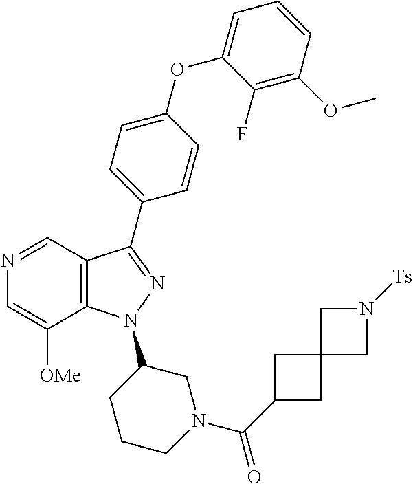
N1=CC2=C(C([OMe])=C1)N(C1CCCN(C(=O)C3CC4(C3)CN([Ts])C4)C1)N=C2C1=CC=C(OC2=CC=CC(OC)=C2F)C=C1
